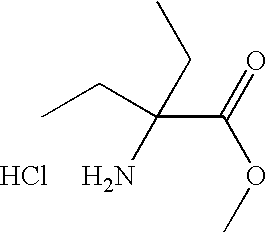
CCC(C(=O)OC)(CC)N.Cl
